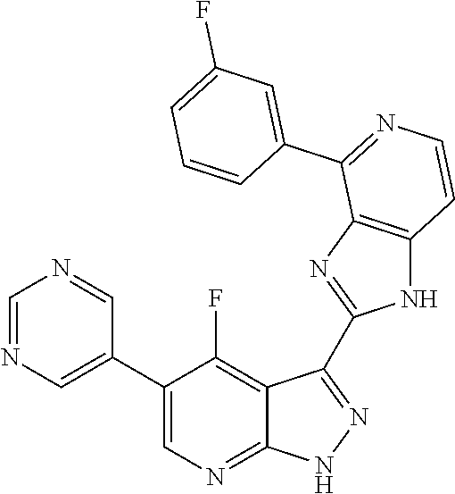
C1=NC=C(C2=CN=C3C(=C2F)C(C2=NC4=C(N2)C=CN=C4C2=CC(F)=CC=C2)=NN3)C=N1
